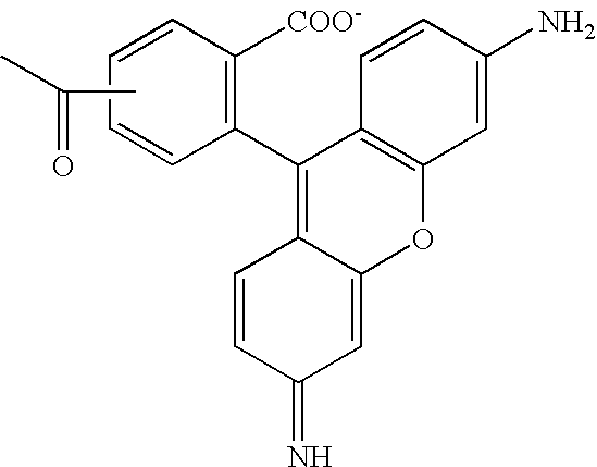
C1=CC=CC([COO-])=C1C1=C2C(=CC(=N)C=C2)OC2=C1C=CC(N)=C2.CC(C)=O
